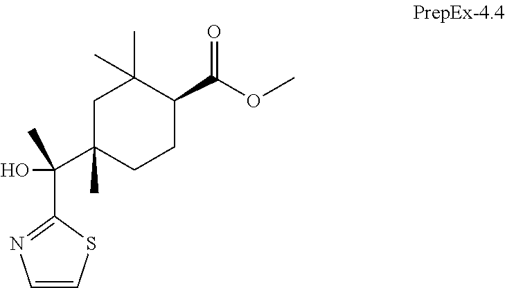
C1=CSC(C(O)(C2(C)CCC(C(=O)OC)C(C)(C)C2)C)=N1
